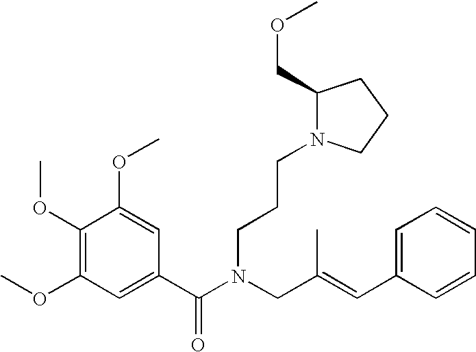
C1(OC)=C(OC)C=C(C(N(CC(=CC2=CC=CC=C2)C)CCCN2C(COC)CCC2)=O)C=C1OC
